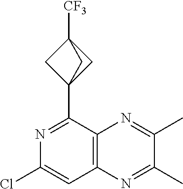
ClC1=CC2=C(C(C34CC([CF3])(C3)C4)=N1)N=C(C)C(C)=N2
